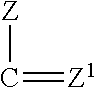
C(=[Z1])[Z]
